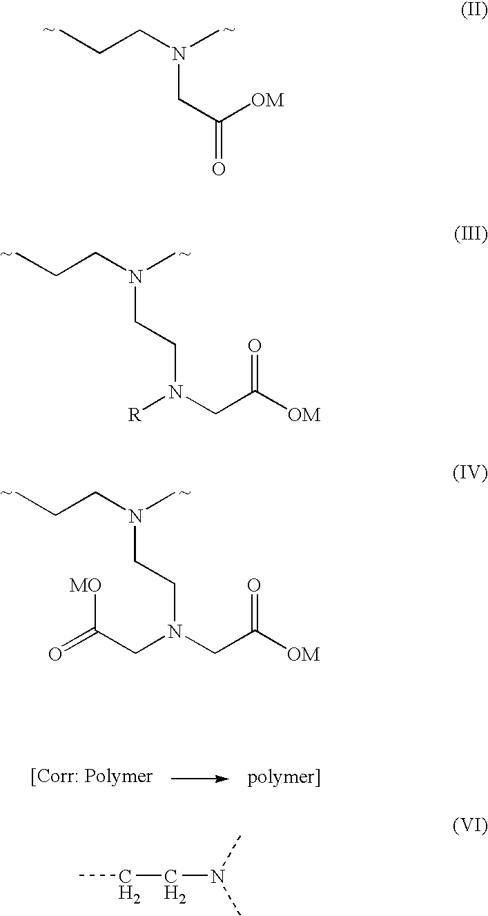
N(CC(=O)[OM])(CCC)C.[R]N(CC([OM])=O)CCN(CCC)C.C(N(CC([OM])=O)CCN(CCC)C)C(=O)[MO].CCCN(C)C
